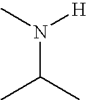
N(C(C)C)([H])C
